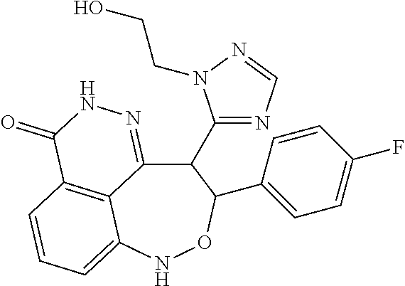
C12=C3C=CC=C1NOC(C1=CC=C(F)C=C1)C(C1=NC=NN1CCO)C2=NNC3=O
